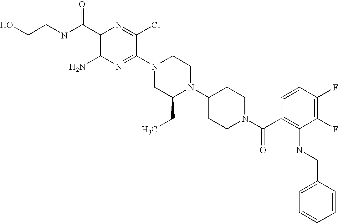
C1(C(NCCO)=O)=C(N)N=C(N2CC(CC)N(C3CCN(C(C4=C(NCC5=CC=CC=C5)C(F)=C(F)C=C4)=O)CC3)CC2)C(Cl)=N1
